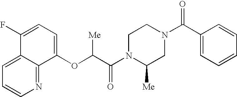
C12=CC=CN=C1C(OC(C(N1C([Me])CN(C(C3=CC=CC=C3)=O)CC1)=O)[Me])=CC=C2F
